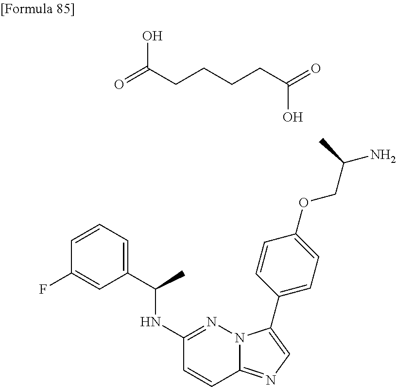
O=C(CCCCC(=O)O)O.C1=CC=C(C(NC2=NN3C(=NC=C3C3=CC=C(OCC(N)C)C=C3)C=C2)C)C=C1F
